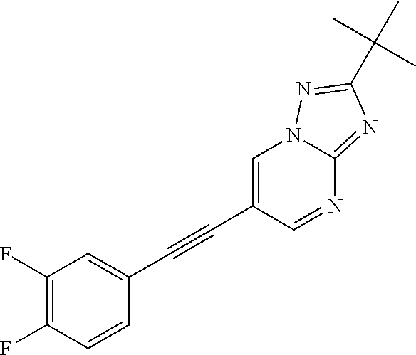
C1=C(C#CC2=CC(F)=C(F)C=C2)C=NC2=NC(C(C)(C)C)=NN12
